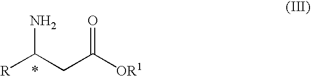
[R]C(CC([OR1])=O)N.*
